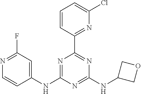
C1(NC2=CC(F)=NC=C2)=NC(C2=NC(Cl)=CC=C2)=NC(NC2COC2)=N1
